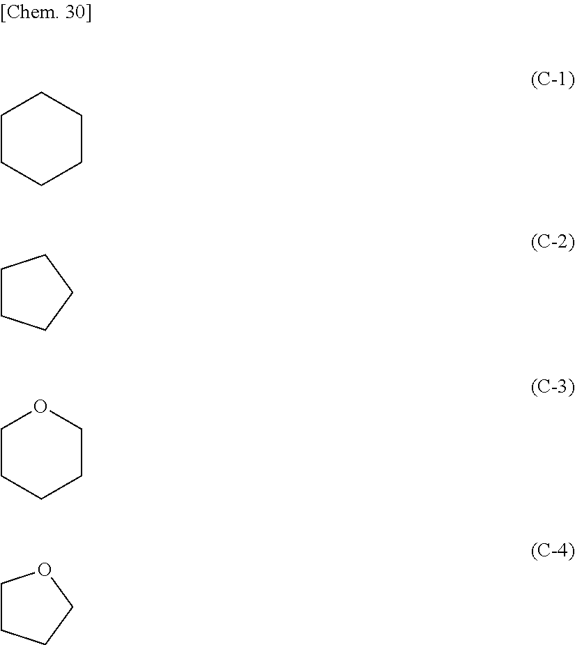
C1CCCCC1.C1CCCC1.C1CCCCO1.C1CCCO1
